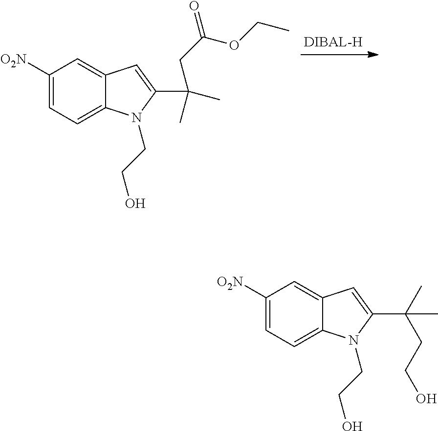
C1([O2N])=CC=C2C(=C1)C=C(C(C)(C)CC(=O)OCC)N2CCO.C1([O2N])=CC=C2C(=C1)C=C(C(C)(C)CCO)N2CCO
